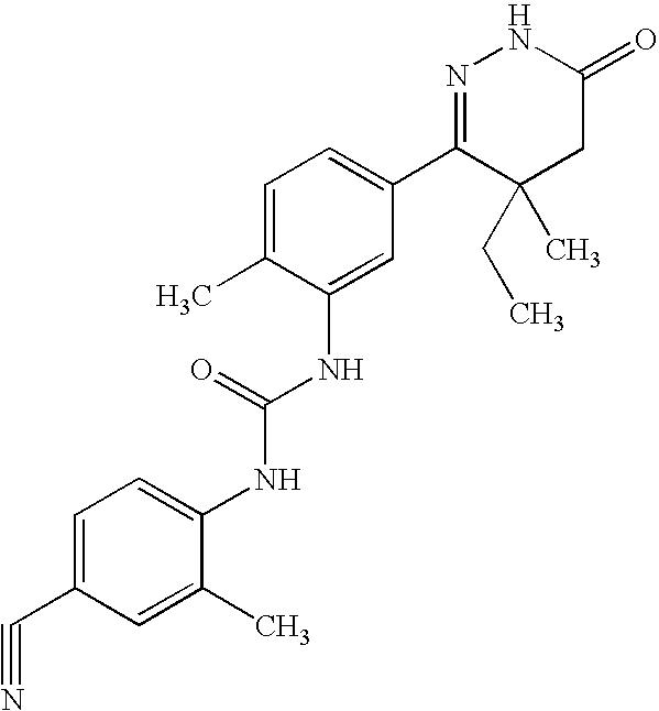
C1=C(C#N)C=C(C)C(NC(=O)NC2=CC(C3=NNC(=O)CC3(CC)C)=CC=C2C)=C1
